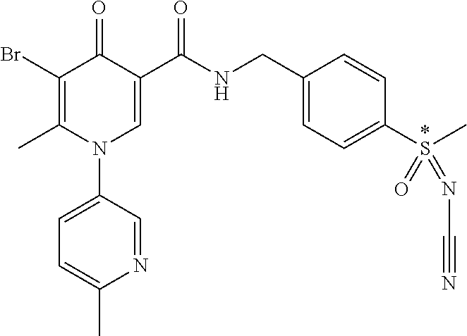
C1(Br)=C(C)N(C2=CC=C(C)N=C2)C=C(C(NCC2=CC=C(S(=O)(=NC#N)C)C=C2)=O)C1=O
